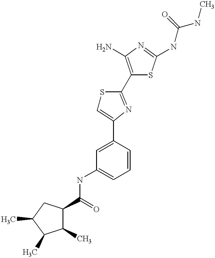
C1(C(=O)NC2=CC=CC(C3=CSC(C4=C(N)N=C(NC(NC)=O)S4)=N3)=C2)C(C)C(C)C(C)C1
